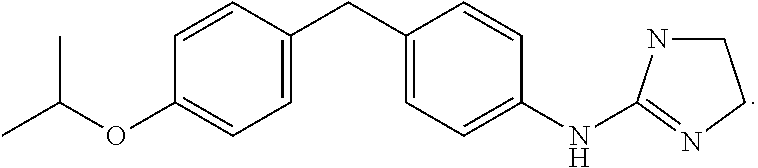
C1(CC2=CC=C(NC3=NCCN3)C=C2)=CC=C(OC(C)C)C=C1
